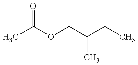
CC(OCC(CC)C)=O
